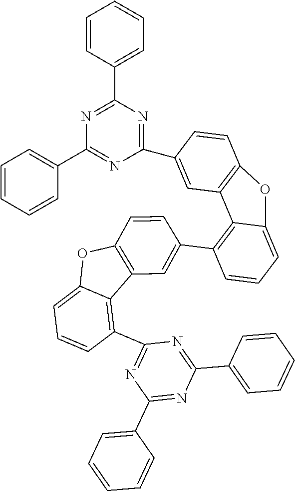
C1(C2=C3C(=CC=C2)OC2=C3C=C(C3=NC(C4=CC=CC=C4)=NC(C4=CC=CC=C4)=N3)C=C2)=CC2=C(C=C1)OC1=CC=CC(C3=NC(C4=CC=CC=C4)=NC(C4=CC=CC=C4)=N3)=C21
